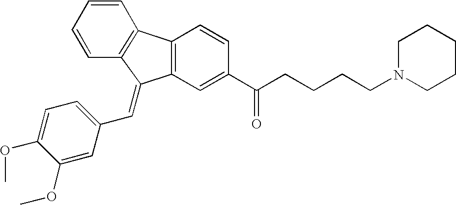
C12=C(C=C(C(CCCCN3CCCCC3)=O)C=C1)C(=CC1=CC=C(OC)C(OC)=C1)C1=C2C=CC=C1
